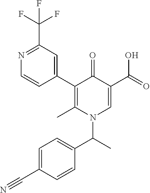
C1(C2=CC(C(F)(F)F)=NC=C2)=C(C)N(C(C)C2=CC=C(C#N)C=C2)C=C(C(=O)O)C1=O
